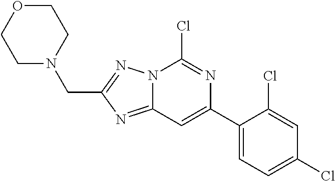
N12C(=NC(CN3CCOCC3)=N1)C=C(C1=CC=C(Cl)C=C1Cl)N=C2Cl
